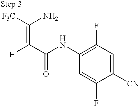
C(=C(C(NC1=C(F)C=C([CN])C(F)=C1)=O)[H])(N)[F3C]
